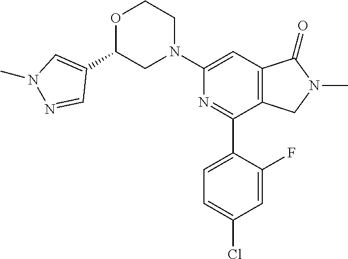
C1(C2=CN(C)N=C2)OCCN(C2=CC3=C(C(C4=CC=C(Cl)C=C4F)=N2)CN(C)C3=O)C1
